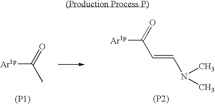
[Ar1p]C(=O)C.[(P1)].[Ar1p]C(=O)C=CN(C)C.[(P2)]
